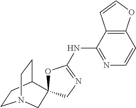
C1CC2CCN1CC21OC(NC2=NC=CC3=C2C=CO3)=NC1
